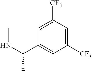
C1([CF3])=CC(C(NC)C)=CC([CF3])=C1
